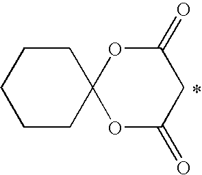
C1CC2(CCC1)OC(=O)CC(=O)O2
